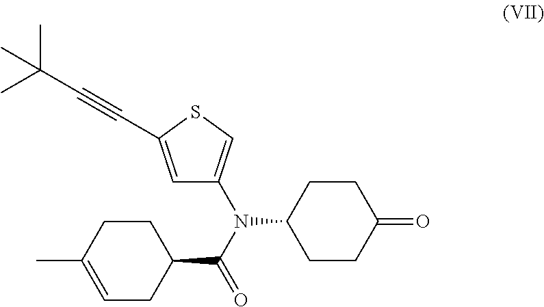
C1=C(C#CC(C)(C)C)SC=C1N(C(C1CCC(C)=CC1)=O)C1CCC(=O)CC1
